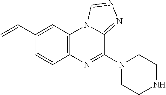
C12=C(C=C(C=C)C=C1)N1C(=NN=C1)C(N1CCNCC1)=N2
